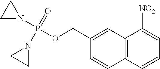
C12=C(C=CC=C1[NO2])C=CC(COP(=O)(N1CC1)N1CC1)=C2
